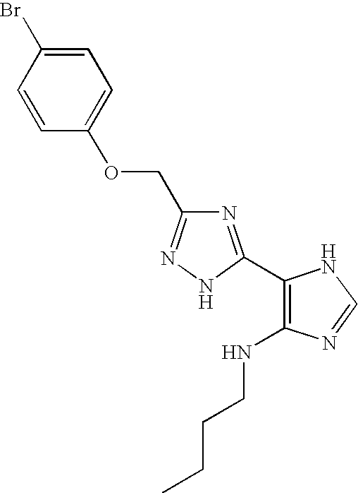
N(C1=C(C2=NC(COC3=CC=C(Br)C=C3)=NN2)NC=N1)CCCC
